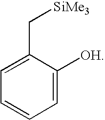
C1=C([OH])C(C[SiMe3])=CC=C1
